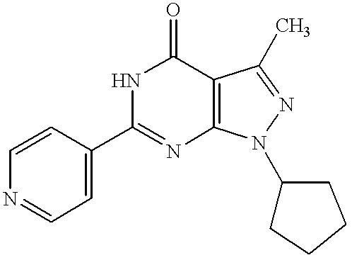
N1C(C2=CC=NC=C2)=NC2=C(C1=O)C(C)=NN2C1CCCC1
